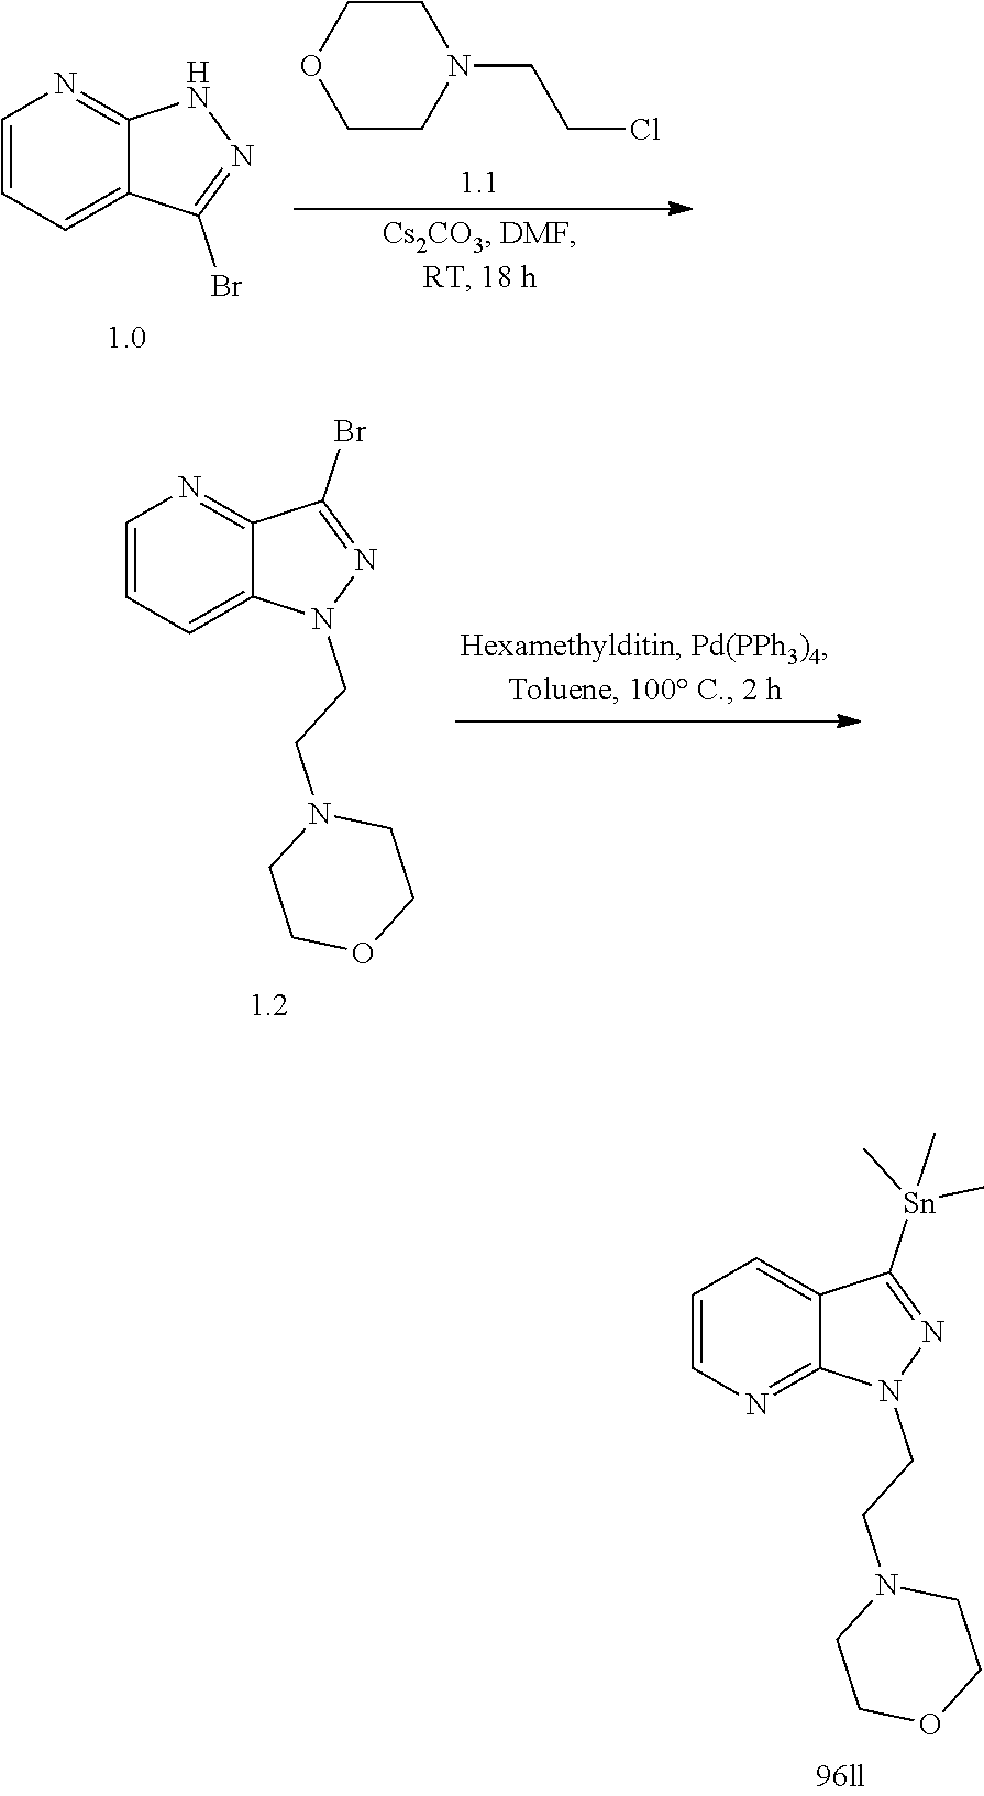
C1=CN=C2C(=C1)C([Sn](C)(C)C)=NN2CCN1CCOCC1.C1=CC=C2C(=N1)NN=C2Br.C1CN(CCCl)CCO1.C1=CC=C2C(=N1)C(Br)=NN2CCN1CCOCC1
